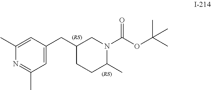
C1=C(CC2CCC(C)N(C(OC(C)(C)C)=O)C2)C=C(C)N=C1C
